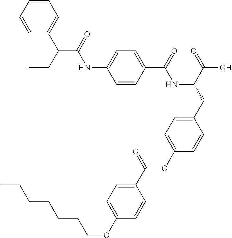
C1=CC(C(=O)NC(CC2=CC=C(OC(C3=CC=C(OCCCCCCC)C=C3)=O)C=C2)C(=O)O)=CC=C1NC(C(CC)C1=CC=CC=C1)=O
